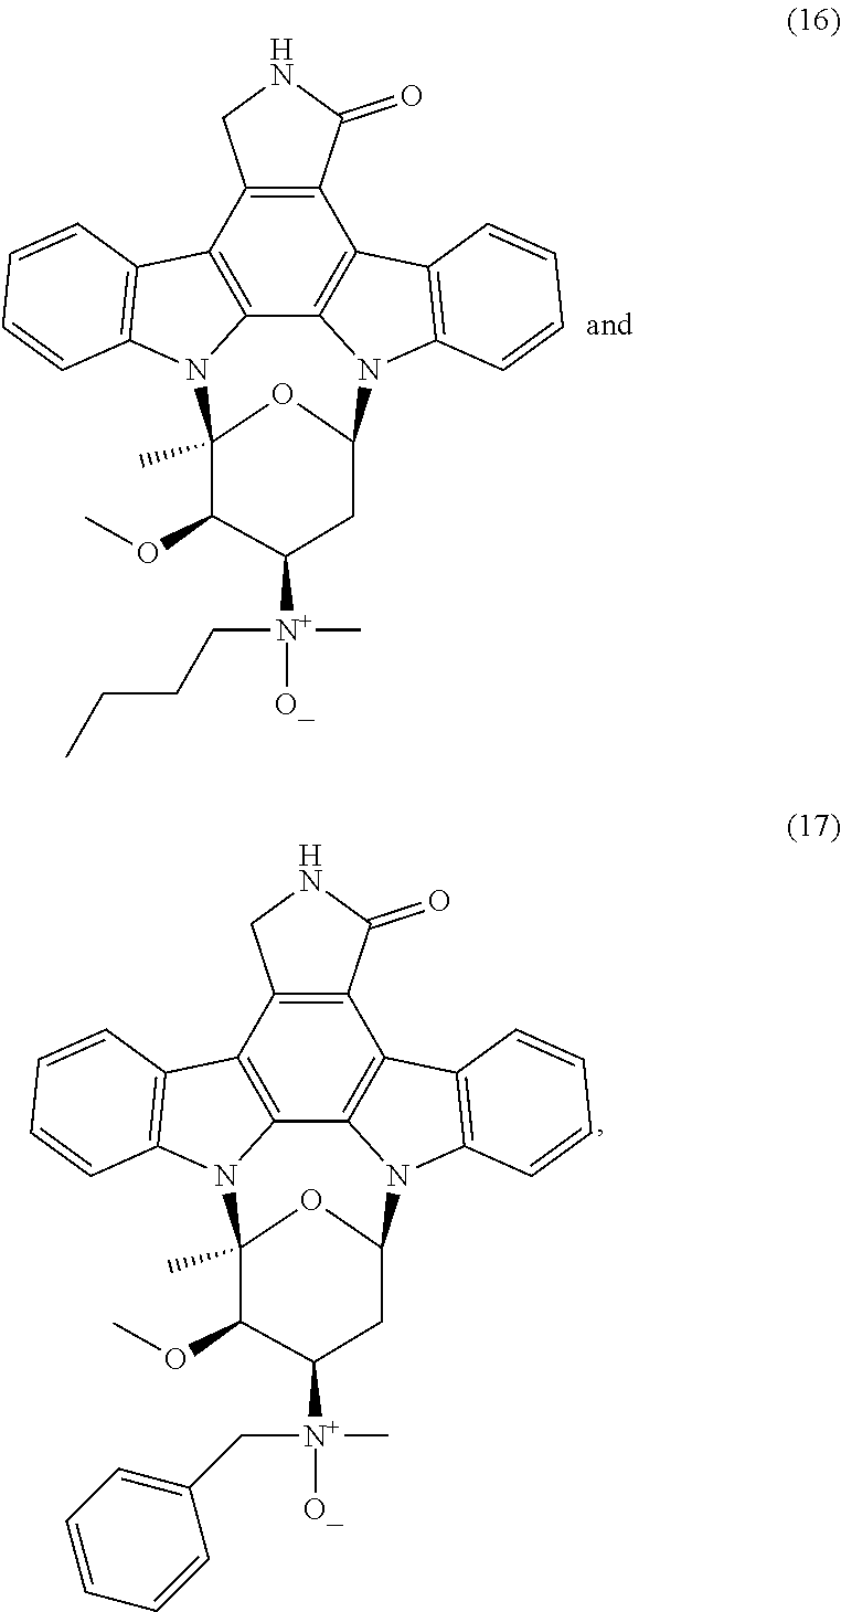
C12=C3C4=C(C5=C1CNC5=O)C1=C(N4C4OC(C)(N3C3=C2C=CC=C3)C(OC)C([N+](CCCC)(C)[O_])C4)C=CC=C1.C12=C3C4=C(C5=C1CNC5=O)C1=C(N4C4OC(C)(N3C3=C2C=CC=C3)C(OC)C([N+](CC2=CC=CC=C2)(C)[O_])C4)C=CC=C1
